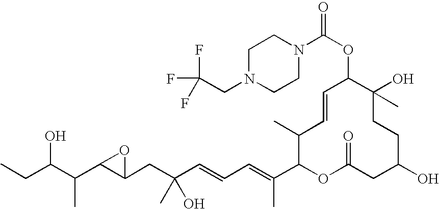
OC(C(C)C1C(CC(O)(C)C=CC=C(C)C2OC(=O)CC(O)CCC(C)(O)C(OC(N3CCN(CC(F)(F)F)CC3)=O)C=CC2C)O1)CC
